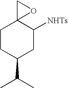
C1CC(C(C)C)CC([NHTs])C12OC2
